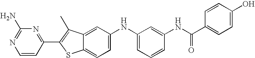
C1=CC(C2=C(C)C3=CC(NC4=CC=CC(NC(C5=CC=C(O)C=C5)=O)=C4)=CC=C3S2)=NC(N)=N1
